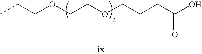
CCCOCCOCCCC(O)=O
